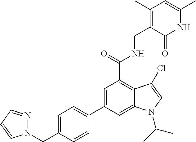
C1=C(C2=CC=C(CN3N=CC=C3)C=C2)C=C2C(=C1C(NCC1=C(C)C=C(C)NC1=O)=O)C(Cl)=CN2C(C)C
